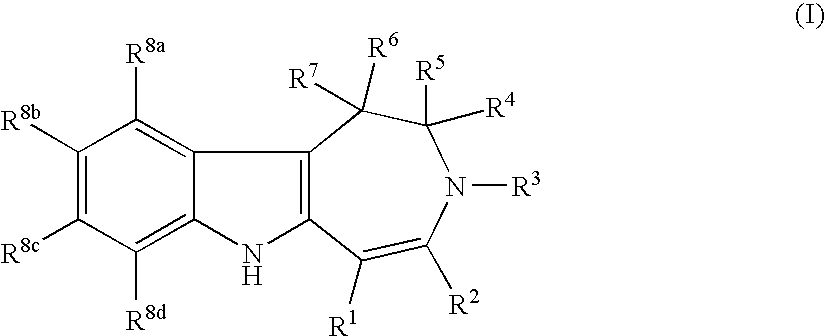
C1([R8b])=C([R8c])C([R8d])=C2C(=C1[R8a])C1=C(N2)C([R1])=C([R2])N([R3])C([R4])([R5])C1([R6])[R7]
